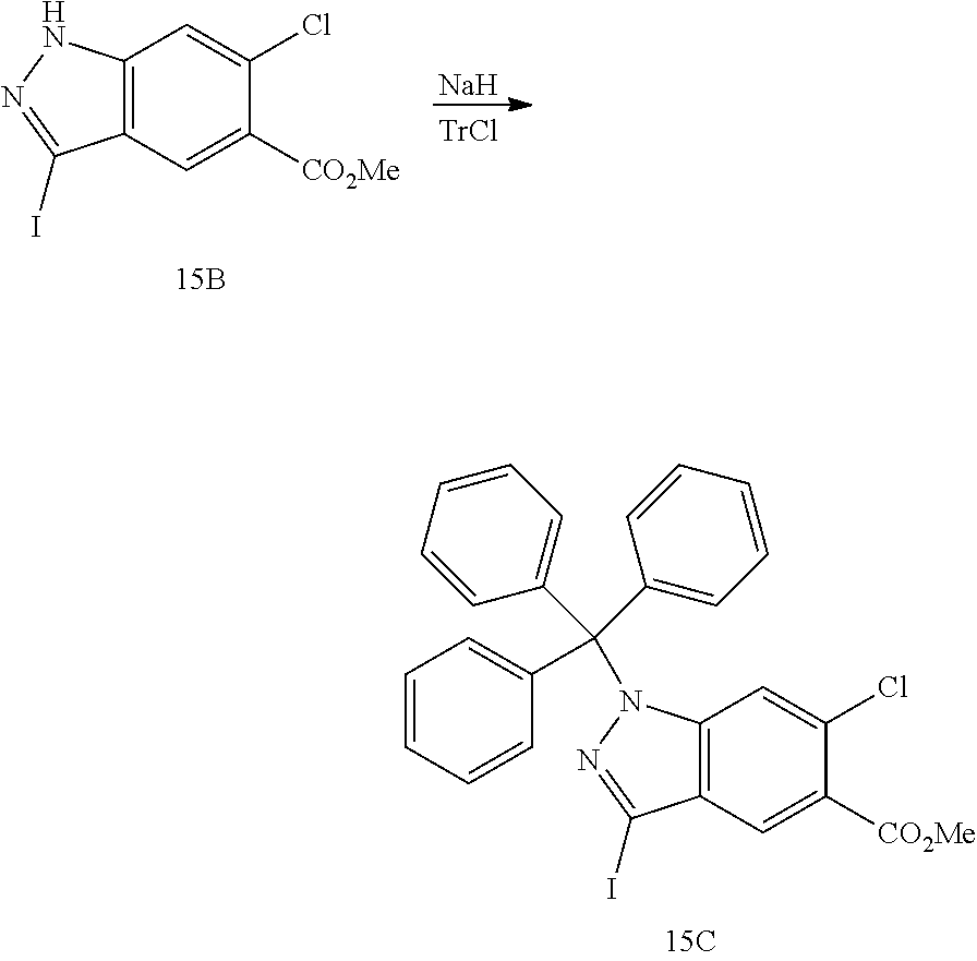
C12=C(C=C([CO2Me])C(Cl)=C1)C(I)=NN2C(C1=CC=CC=C1)(C1=CC=CC=C1)C1=CC=CC=C1.C12=C(C=C([CO2Me])C(Cl)=C1)C(I)=NN2.[Na]
